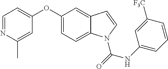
C1=NC(C)=CC(OC2=CC=C3C(=C2)C=CN3C(NC2=CC=CC([F3C])=C2)=O)=C1
